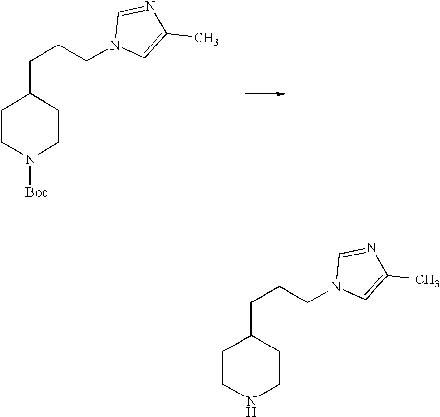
C1CN([Boc])CCC1CCCN1C=C(C)N=C1.C1CNCCC1CCCN1C=C(C)N=C1
